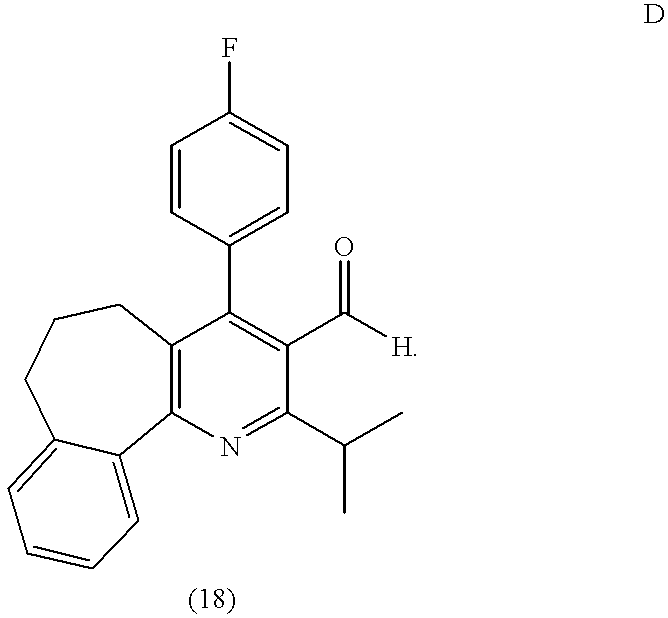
C12=C(N=C(C(C)C)C(C([H])=O)=C1C1=CC=C(F)C=C1)C1=CC=CC=C1CCC2
